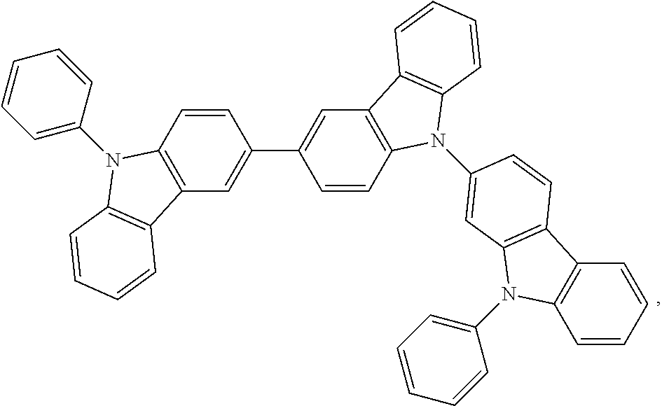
C1=CC=C(N2C3=C(C=C(C4=CC5=C(C=C4)N(C4=CC6=C(C7=C(C=CC=C7)N6C6=CC=CC=C6)C=C4)C4=C5C=CC=C4)C=C3)C3=C2C=CC=C3)C=C1
